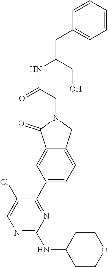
N1=C(NC2CCOCC2)N=C(C2=CC=C3C(=C2)C(=O)N(CC(=O)NC(CC2=CC=CC=C2)CO)C3)C(Cl)=C1
